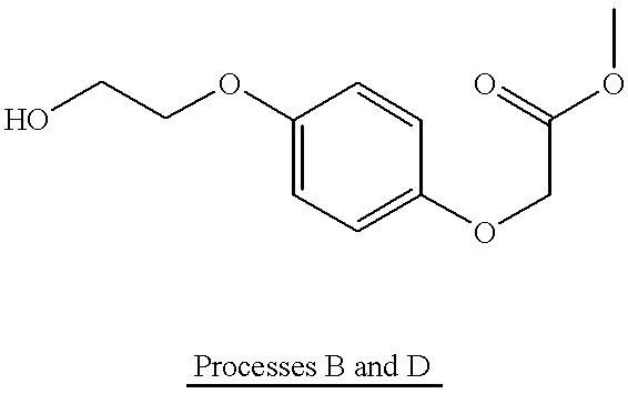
OCCOC1=CC=C(OCC(OC)=O)C=C1
